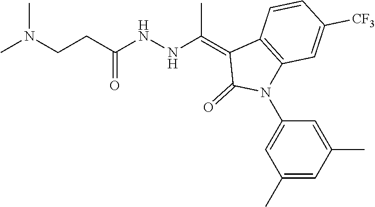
CN(CCC(=O)NNC(=C1C2=C(C=C([CF3])C=C2)N(C2=CC(C)=CC(C)=C2)C1=O)C)C
